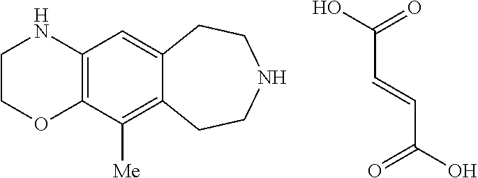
OC(=O)C=CC(O)=O.C1COC2=C(N1)C=C1C(=C2[Me])CCNCC1
